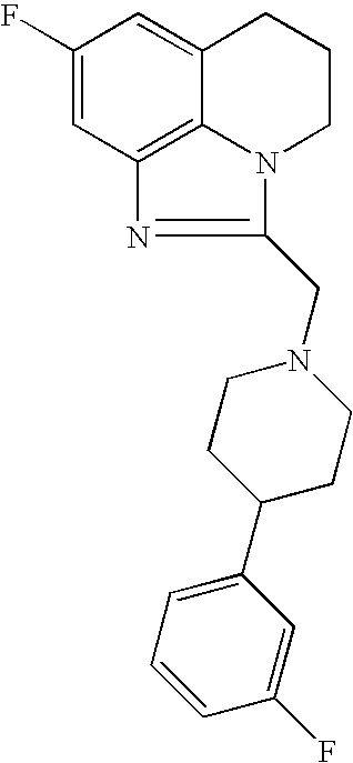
C1(F)=CC2=C3C(=C1)CCCN3C(CN1CCC(C3=CC=CC(F)=C3)CC1)=N2
